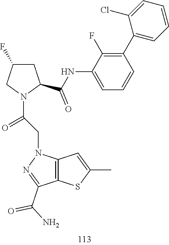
C12=C(N(CC(=O)N3C(C(NC4=CC=CC(C5=CC=CC=C5Cl)=C4F)=O)CC(F)C3)N=C1C(=O)N)C=C(C)S2
